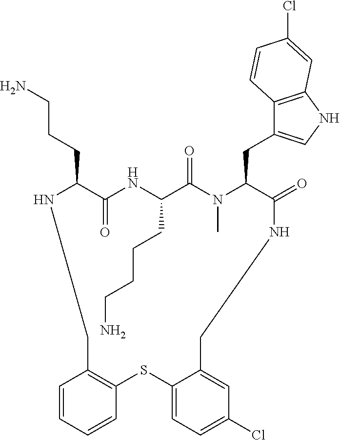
C1=CC=CC2=C1CNC(CCCN)C(=O)NC(CCCCN)C(=O)N(C)C(CC1=CNC3=C1C=CC(Cl)=C3)C(=O)NCC1=CC(Cl)=CC=C1S2
